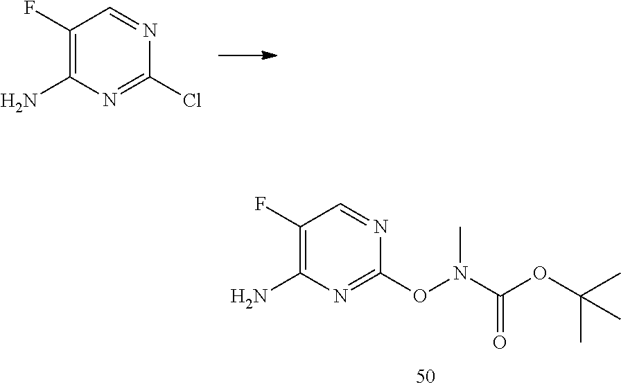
C1(F)=C(N)N=C(Cl)N=C1.C1(F)=C(N)N=C(ON(C(=O)OC(C)(C)C)C)N=C1
